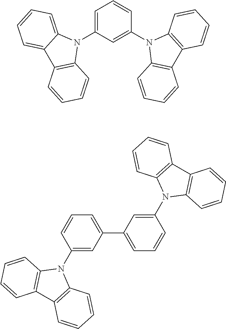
C1=C(N2C3=CC=CC=C3C3=C2C=CC=C3)C=C(N2C3=C(C4=C2C=CC=C4)C=CC=C3)C=C1.C1=C(C2=CC=CC(N3C4=C(C5=C3C=CC=C5)C=CC=C4)=C2)C=C(N2C3=C(C4=C2C=CC=C4)C=CC=C3)C=C1
